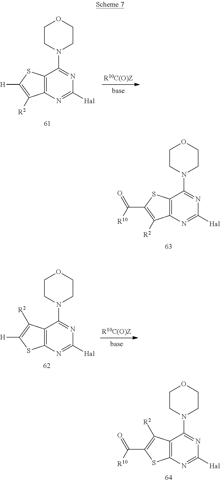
C12=C(N=C([Hal])N=C1N1CCOCC1)C([R2])=C([H])S2.C12=C(N=C([Hal])N=C1N1CCOCC1)C([R2])=C(C(=O)[R10])S2.C12=C(N=C([Hal])N=C1N1CCOCC1)SC([H])=C2[R2].C12=C(N=C([Hal])N=C1N1CCOCC1)SC(C(=O)[R10])=C2[R2]
